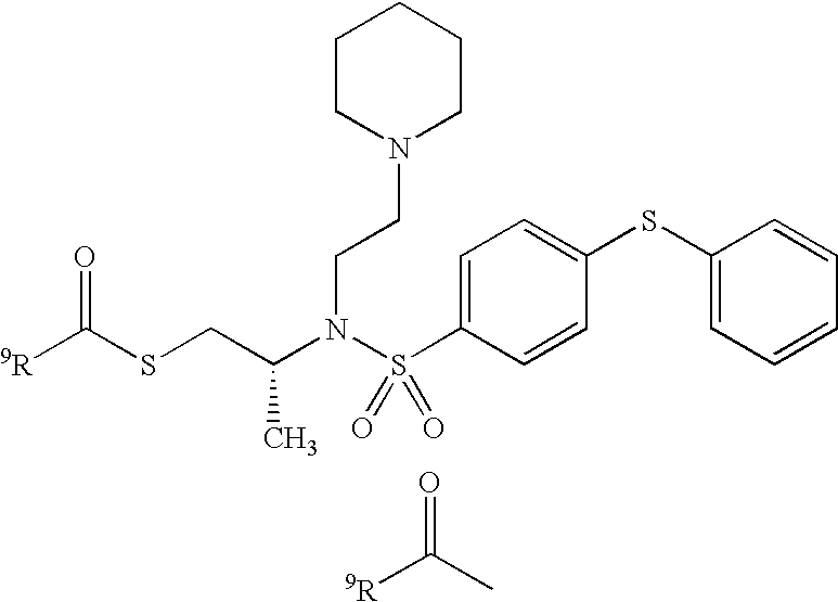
[9R]C(SCC(N(S(C1=CC=C(SC2=CC=CC=C2)C=C1)(=O)=O)CCN1CCCCC1)C)=O.[9R]C(C)=O
